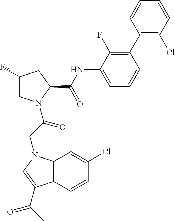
C12=C(N(CC(=O)N3CC(F)CC3C(NC3=CC=CC(C4=C(Cl)C=CC=C4)=C3F)=O)C=C1C(C)=O)C=C(Cl)C=C2
